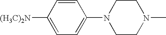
C1=CC([(H3C)2N])=CC=C1N1CCN(C)CC1
